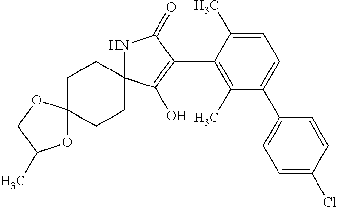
N1C2(C(O)=C(C3=C(C)C(C4=CC=C(Cl)C=C4)=CC=C3C)C1=O)CCC1(CC2)OC(C)CO1
